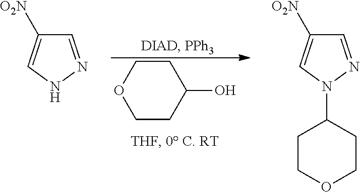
C1COCCC1O.C1=NNC=C1[O2N].C1=NN(C2CCOCC2)C=C1[O2N]
